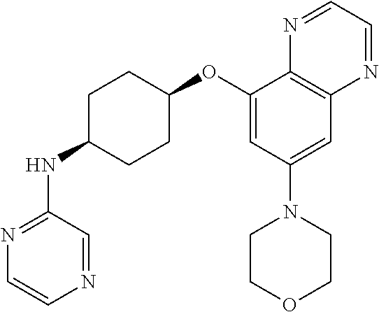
N1=CC(NC2CCC(OC3=CC(N4CCOCC4)=CC4=C3N=CC=N4)CC2)=NC=C1
